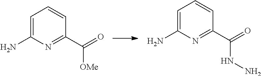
C1(N)=CC=CC(C(=O)NN)=N1.C1(N)=CC=CC(C([OMe])=O)=N1
